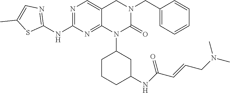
C1=C(CN2CC3=CN=C(NC4=NC=C(C)S4)N=C3N(C3CCCC(NC(C=CCN(C)C)=O)C3)C2=O)C=CC=C1
